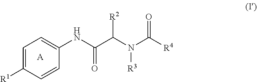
C1=C([R1])C=CC(NC(C(N(C([R4])=O)[R3])[R2])=O)=C1.[A]
